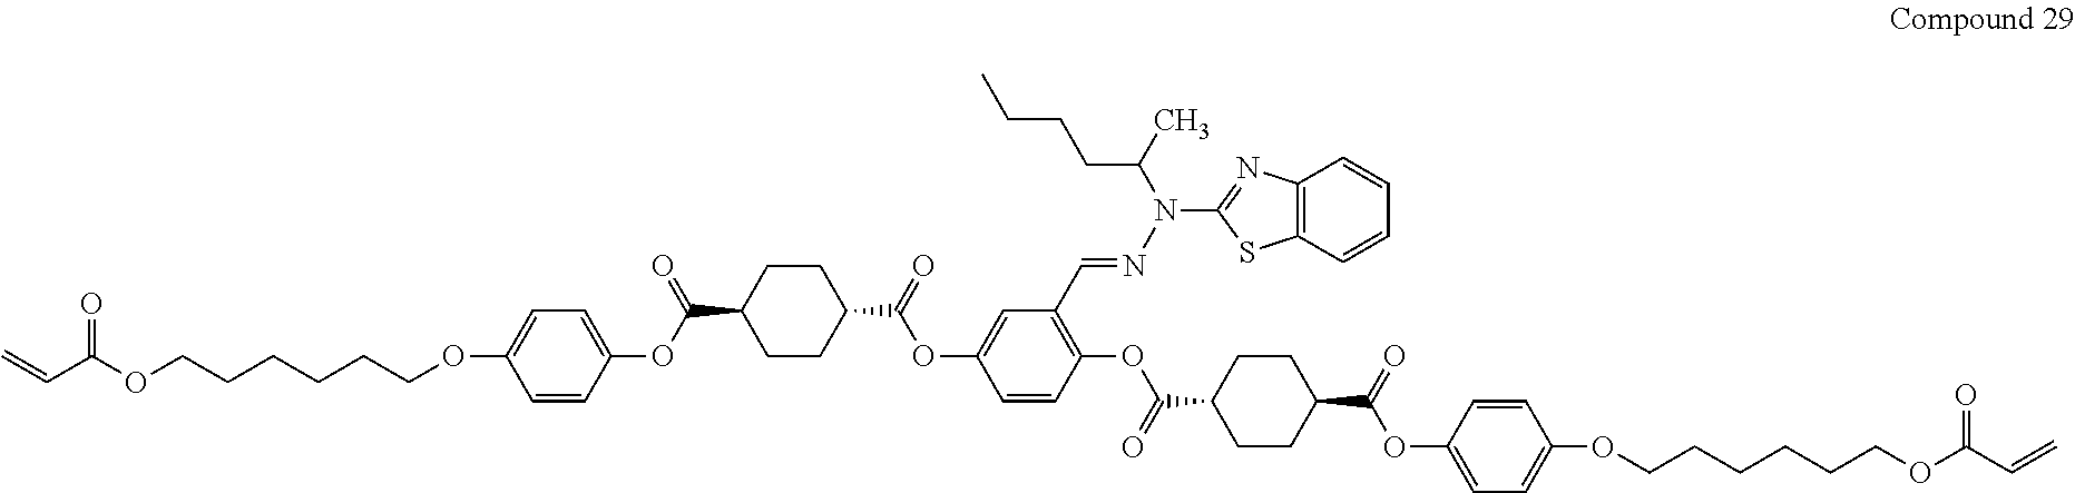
C1CC(C(=O)OC2=CC(C=NN(C3=NC4=C(S3)C=CC=C4)C(CCCC)C)=C(OC(C3CCC(C(=O)OC4=CC=C(OCCCCCCOC(C=C)=O)C=C4)CC3)=O)C=C2)CCC1C(OC1=CC=C(OCCCCCCOC(C=C)=O)C=C1)=O
